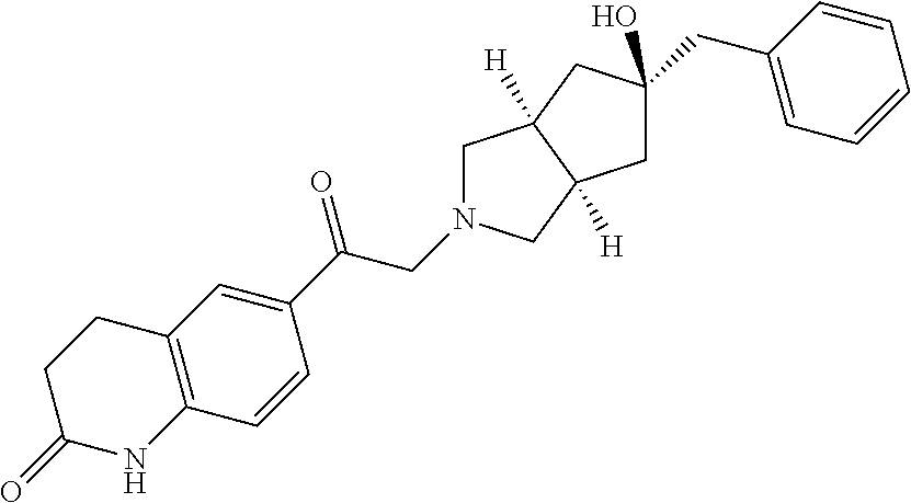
C1(C(=O)CN2CC3([H])C([H])(C2)CC(CC2=CC=CC=C2)(O)C3)=CC2=C(C=C1)NC(=O)CC2
